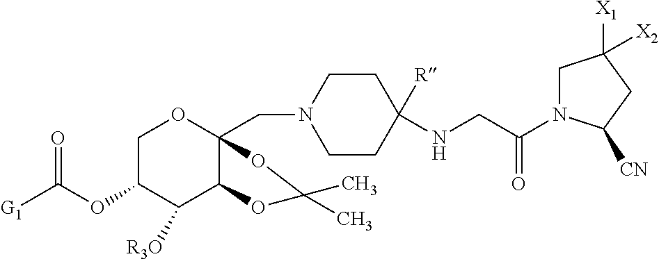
C1C(OC([G1])=O)C([R3O])C2C(CN3CCC(NCC(N4CC([X1])([X2])CC4[CN])=O)([R])CC3)(O1)OC(C)(C)O2
